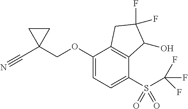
C1(OCC2(C#N)CC2)=CC=C(S(C(F)(F)F)(=O)=O)C2=C1CC(F)(F)C2O
